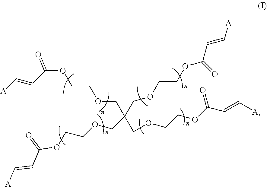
[A]C=CC(OCCOCC(COCCOC(C=C[A])=O)(COCCOC(C=C[A])=O)COCCOC(C=C[A])=O)=O
